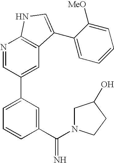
N1=CC(C2=CC=CC(C(N3CC(O)CC3)=N)=C2)=CC2=C1NC=C2C1=CC=CC=C1[MeO]
